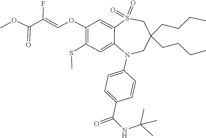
O=S1(=O)C2=CC(OC=C(C(OC)=O)F)=C(SC)C=C2N(C2=CC=C(C(NC(C)(C)C)=O)C=C2)CC(CCCC)(CCCC)C1
